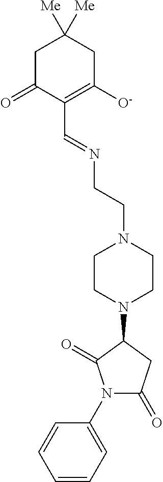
C1C(=O)C(C=NCCN2CCN(C3C(=O)N(C4=CC=CC=C4)C(=O)C3)CC2)=C([O-])CC1([Me])[Me]
